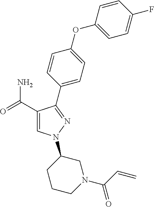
C1(C(=O)N)=CN(C2CCCN(C(=O)C=C)C2)N=C1C1=CC=C(OC2=CC=C(F)C=C2)C=C1
